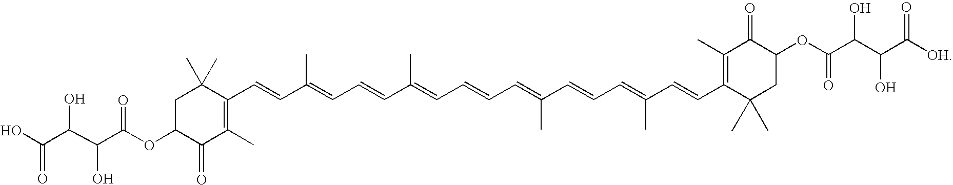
C1C(OC(C(C(C(O)=O)O)O)=O)C(=O)C(C)=C(C=CC(=CC=CC(C)=CC=CC=C(C=CC=C(C=CC2=C(C)C(=O)C(OC(=O)C(C(C([OH])=O)O)O)CC2(C)C)C)C)C)C1(C)C
